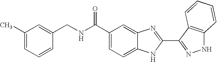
C1(C(NCC2=CC(C)=CC=C2)=O)=CC=C2C(=C1)N=C(C1=NNC3=C1C=CC=C3)N2
